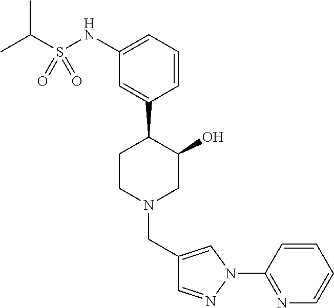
C1(NS(C(C)C)(=O)=O)=CC=CC(C2CCN(CC3=CN(C4=NC=CC=C4)N=C3)CC2O)=C1
